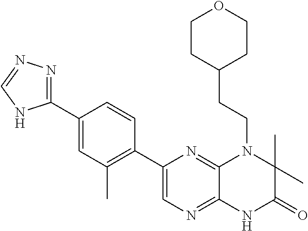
C1(C2=NN=CN2)=CC(C)=C(C2=CN=C3C(=N2)N(CCC2CCOCC2)C(C)(C)C(=O)N3)C=C1
